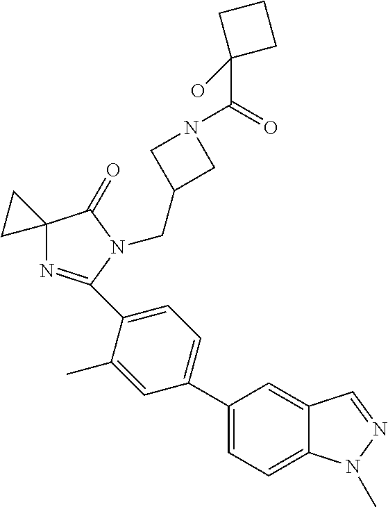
C12(N=C(C3=CC=C(C4=CC=C5C(=C4)C=NN5C)C=C3C)N(CC3CN(C(=O)C4(O)CCC4)C3)C1=O)CC2
